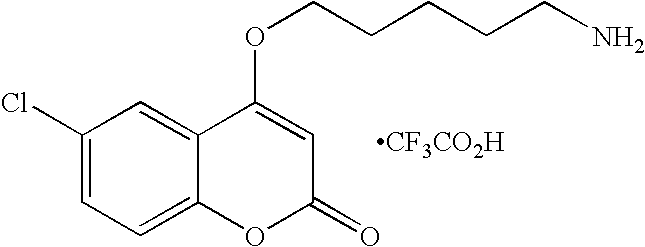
C1(Cl)=CC=C2C(=C1)C(OCCCCCN)=CC(=O)O2.[CF3CO2H]
